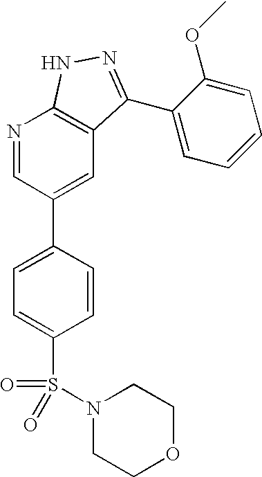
N1=CC(C2=CC=C(S(=O)(N3CCOCC3)=O)C=C2)=CC2=C1NN=C2C1=CC=CC=C1OC
